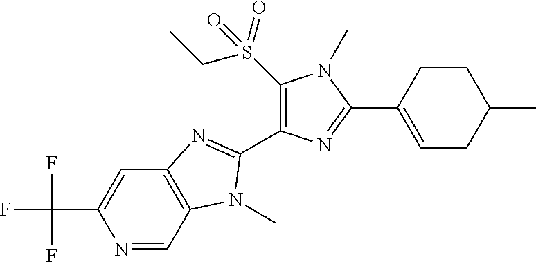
N1=CC2=C(C=C1C(F)(F)F)N=C(C1=C(S(CC)(=O)=O)N(C)C(C3=CCC(C)CC3)=N1)N2C
